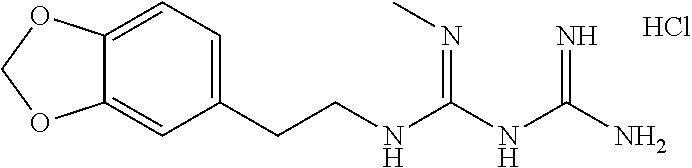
Cl.C(NC(NC(N)=N)=NC)CC1=CC=C2C(=C1)OCO2
